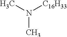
CN([C16H33])C
